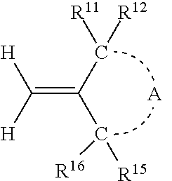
[H]C([H])=C(C([R11])[R12])C([R15])[R16].[A]
